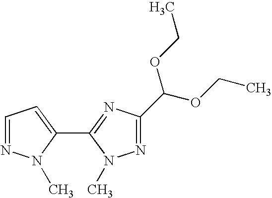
C1=NN(C)C(C2=NC(C(OCC)OCC)=NN2C)=C1
